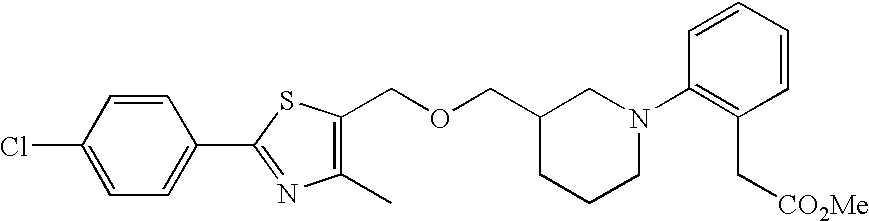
C1=C(Cl)C=CC(C2=NC(C)=C(COCC3CCCN(C4=C(C[CO2Me])C=CC=C4)C3)S2)=C1
